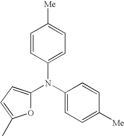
C1=CC(N(C2=CC=C([Me])C=C2)C2=CC=C(C)O2)=CC=C1[Me]
